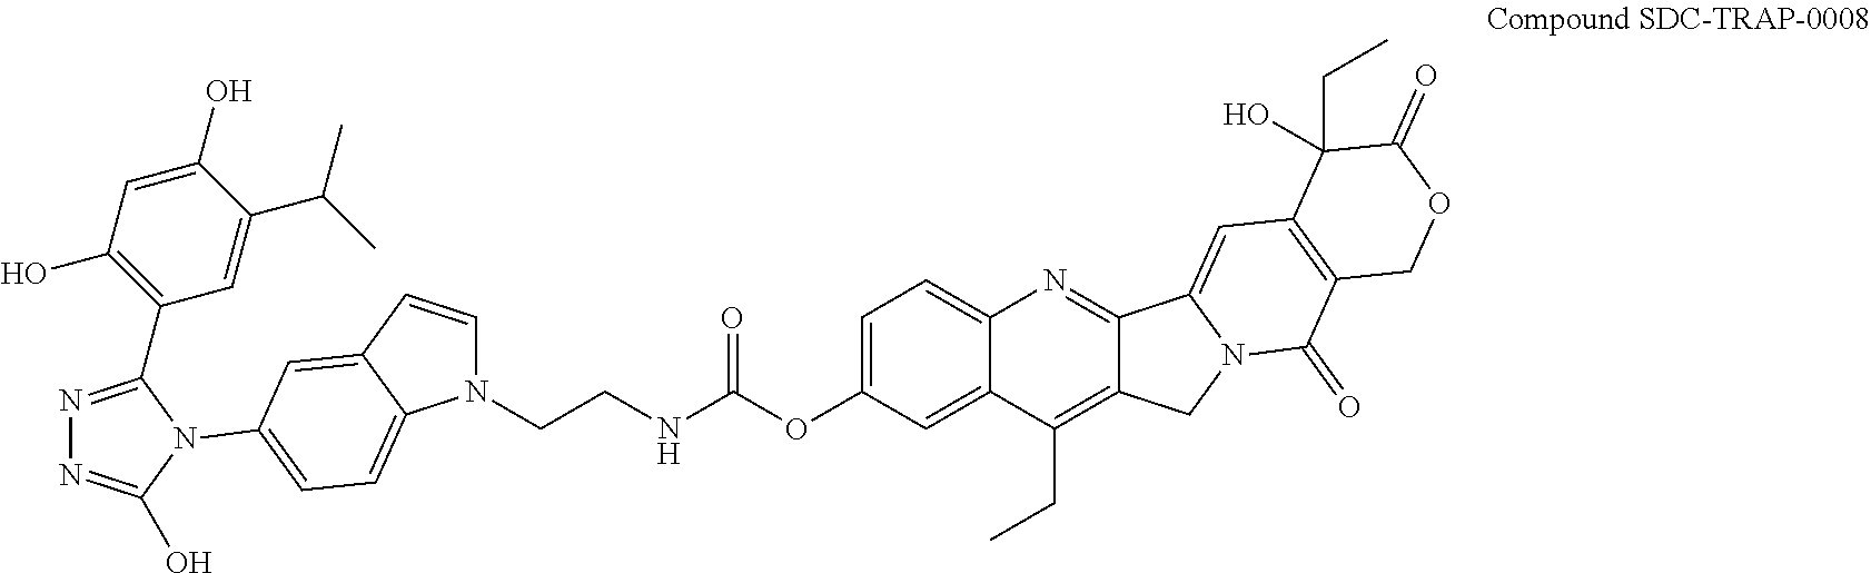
C1=C(OC(NCCN2C=CC3=CC(N4C(O)=NN=C4C4=C(O)C=C(O)C(C(C)C)=C4)=CC=C23)=O)C=C2C(=C1)N=C1C(=C2CC)CN2C1=CC1=C(C2=O)COC(=O)C1(CC)O
